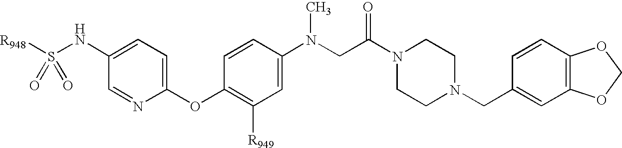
[R948]S(NC1=CC=C(OC2=C([R949])C=C(N(CC(N3CCN(CC4=CC5=C(C=C4)OCO5)CC3)=O)C)C=C2)N=C1)(=O)=O
